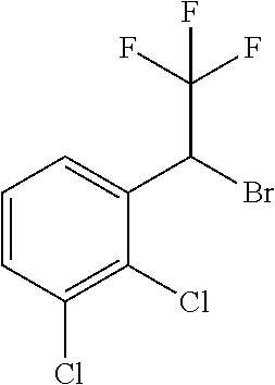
C1=CC(Cl)=C(Cl)C(C(Br)C(F)(F)F)=C1
